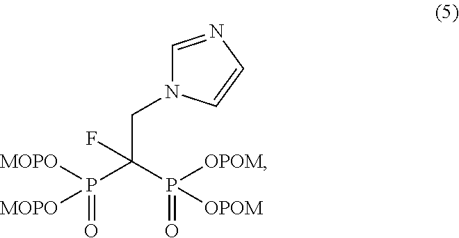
P(C(P(=O)([OPOM])[OPOM])(CN1C=NC=C1)F)([MOPO])([MOPO])=O
